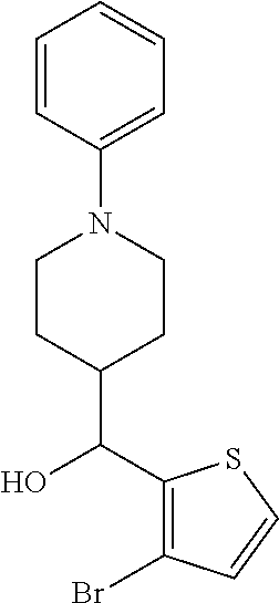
C1=CC(N2CCC(C(C3=C(Br)C=CS3)O)CC2)=CC=C1
